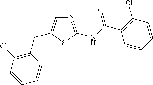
C1=C(CC2=C(Cl)C=CC=C2)SC(NC(C2=C(Cl)C=CC=C2)=O)=N1
